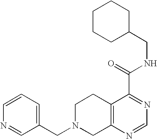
C1N(CC2=CC=CN=C2)CC2=C(C1)C(C(=O)NCC1CCCCC1)=NC=N2
